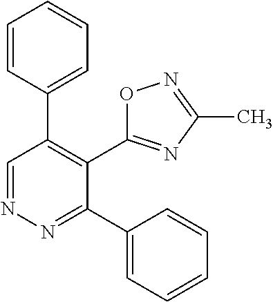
C1=CC(C2=C(C3=NC(C)=NO3)C(C3=CC=CC=C3)=NN=C2)=CC=C1
